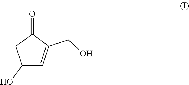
C1(O)C=C(CO)C(=O)C1
